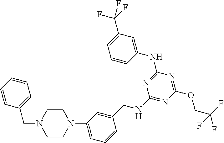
C1=CC=CC(CN2CCN(C3=CC=CC(CNC4=NC(OCC(F)(F)F)=NC(NC5=CC(C(F)(F)F)=CC=C5)=N4)=C3)CC2)=C1
